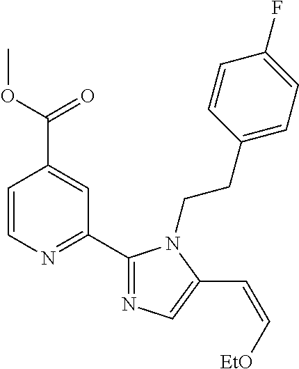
C1=CN=C(C2=NC=C(C=C[EtO])N2CCC2=CC=C(F)C=C2)C=C1C(OC)=O
